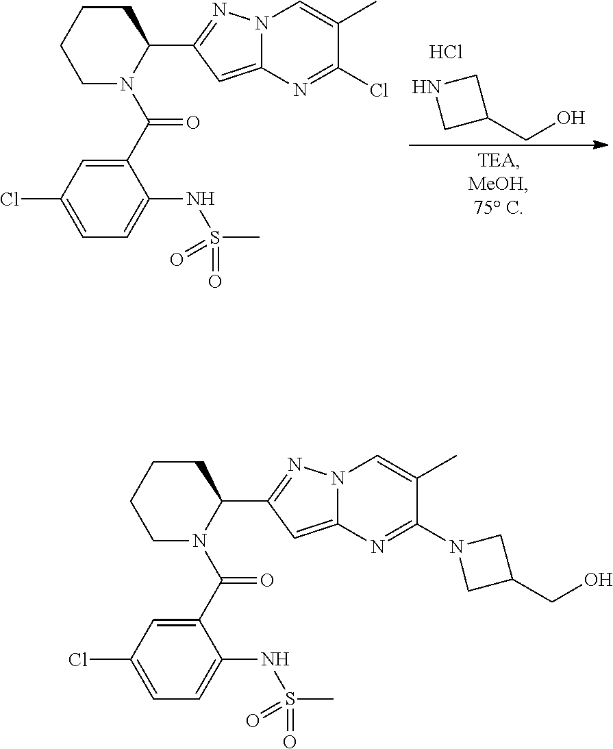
Cl.N1CC(CO)C1.C1CCCN(C(C2=CC(Cl)=CC=C2NS(C)(=O)=O)=O)C1C1=NN2C(=C1)N=C(Cl)C(C)=C2.C1CCCN(C(C2=CC(Cl)=CC=C2NS(C)(=O)=O)=O)C1C1=NN2C(=C1)N=C(N1CC(CO)C1)C(C)=C2
